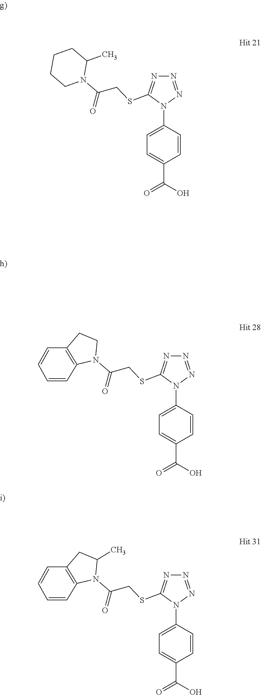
C1=C(C(O)=O)C=CC(N2C(SCC(N3C(C)CC4=C3C=CC=C4)=O)=NN=N2)=C1.C1=C(C(O)=O)C=CC(N2C(SCC(N3CCCCC3C)=O)=NN=N2)=C1.C1=C(C(O)=O)C=CC(N2C(SCC(N3CCC4=C3C=CC=C4)=O)=NN=N2)=C1
